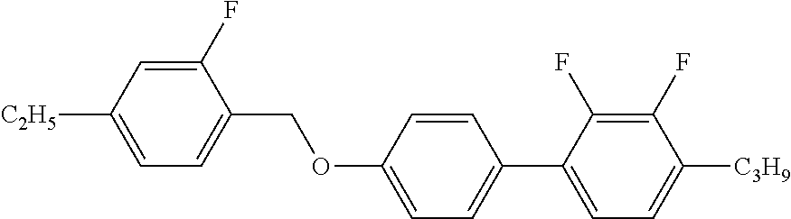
C1(F)=CC([C2H5])=CC=C1COC1=CC=C(C2=CC=C([C3H9])C(F)=C2F)C=C1
